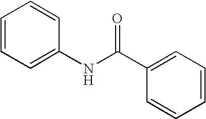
C1=CC=C(NC(C2=CC=CC=C2)=O)C=C1
